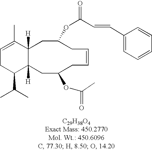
C1=C(C)C2([H])C([H])(C(C(C)C)C1)CC(OC(C)=O)CC=CCC(OC(=O)C=CC1=CC=CC=C1)C2
